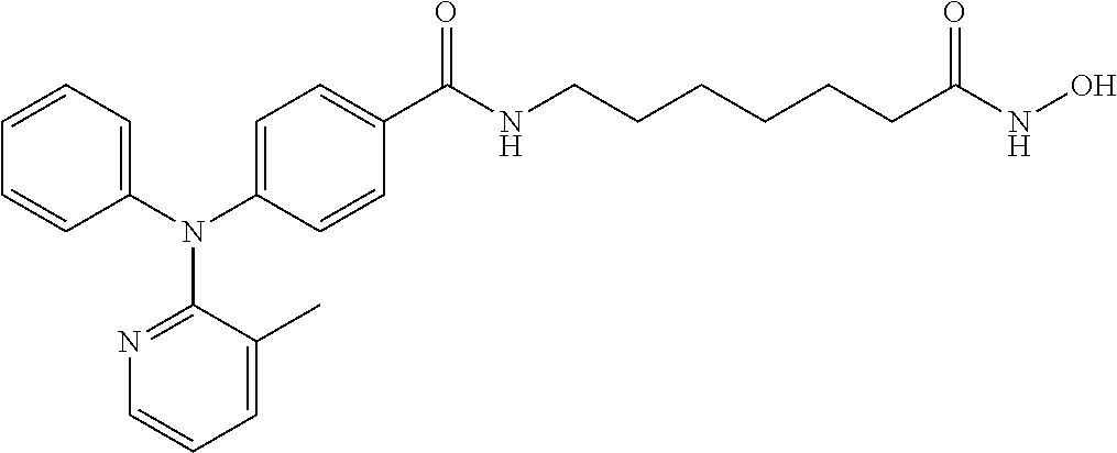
C1=C(C)C(N(C2=CC=CC=C2)C2=CC=C(C(NCCCCCCC(NO)=O)=O)C=C2)=NC=C1
